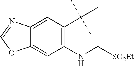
C12=CC(C(C)(C)C)=C(NC[SO2Et])C=C1OC=N2
